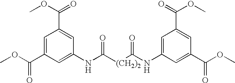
COC(C1=CC(C(OC)=O)=CC(NC([(CH2)2]C(NC2=CC(C(=O)OC)=CC(C(OC)=O)=C2)=O)=O)=C1)=O
